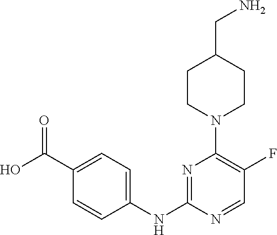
C1(C(O)=O)=CC=C(NC2=NC(N3CCC(CN)CC3)=C(F)C=N2)C=C1
